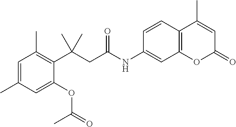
C12=C(C=CC(NC(CC(C3=C(C)C=C(C)C=C3OC(=O)C)(C)C)=O)=C1)C(C)=CC(=O)O2
